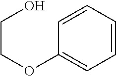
C1=CC=CC=C1OCCO
